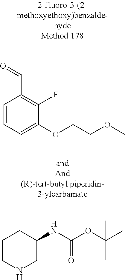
C1=CC=C(OCCOC)C(F)=C1C=O.C1CNCC(NC(=O)OC(C)(C)C)C1
